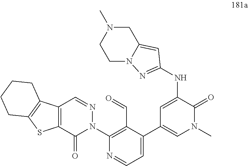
C12=C(C(=O)N(C3=C(C=O)C(C4=CN(C)C(=O)C(NC5=NN6C(=C5)CN(C)CC6)=C4)=CC=N3)N=C1)SC1=C2CCCC1
